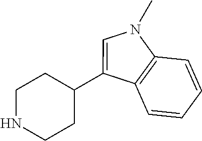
C1NCCC(C2=CN(C)C3=C2C=CC=C3)C1
